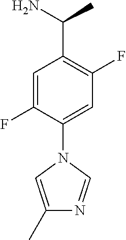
CC1=CN(C2=CC(F)=C(C(N)C)C=C2F)C=N1
